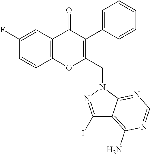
C1=CC2=C(C=C1F)C(=O)C(C1=CC=CC=C1)=C(CN1C3=NC=NC(N)=C3C(I)=N1)O2
